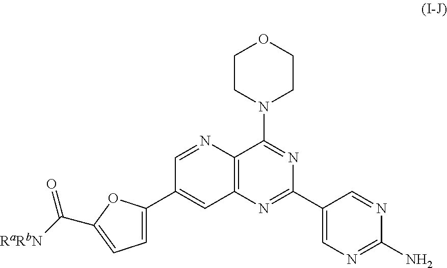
C1=NC2=C(C=C1C1=CC=C(C(=O)[RaRbN])O1)N=C(C1=CN=C(N)N=C1)N=C2N1CCOCC1
